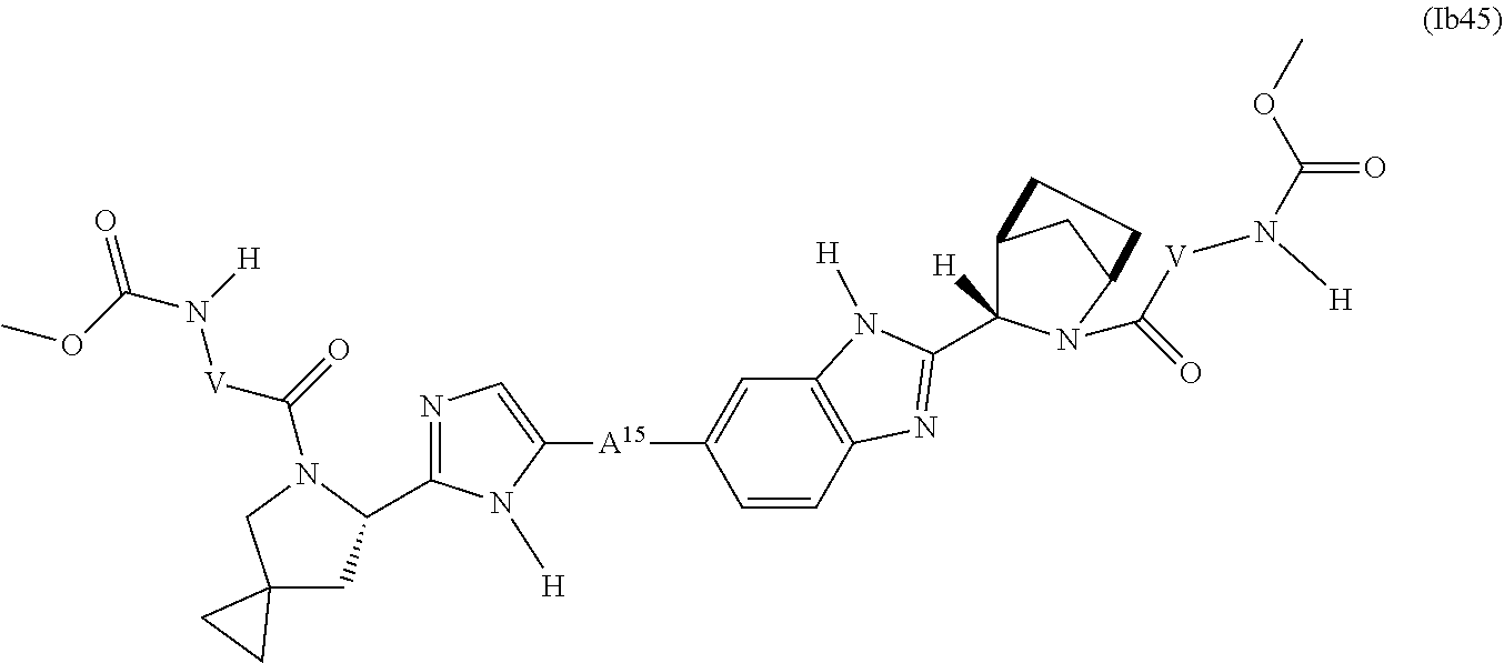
N1=C(C2CC3(CN2C(=O)[V]N([H])C(OC)=O)CC3)N([H])C([A15]C2=CC3=C(C=C2)N=C(C2([H])C4CC(N2C(=O)[V]N([H])C(OC)=O)CC4)N3[H])=C1
